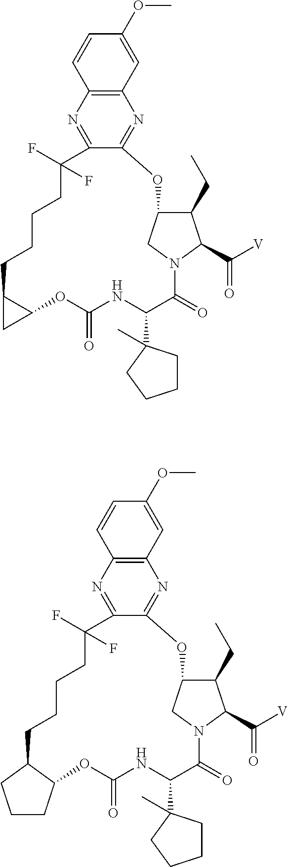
C12=C(N=C3C(=N1)OC1C(CC)C(C([V])=O)N(C(=O)C(C4(C)CCCC4)NC(=O)OC4C(CCCCC3(F)F)C4)C1)C=CC(OC)=C2.C12=C(N=C3C(=N1)OC1C(CC)C(C([V])=O)N(C(=O)C(C4(C)CCCC4)NC(=O)OC4C(CCCCC3(F)F)CCC4)C1)C=CC(OC)=C2
